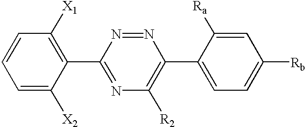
C1=CC=C([X2])C(C2=NC([R2])=C(C3=CC=C([Rb])C=C3[Ra])N=N2)=C1[X1]
